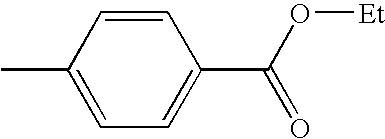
C1=C(C)C=CC(C(O[Et])=O)=C1
